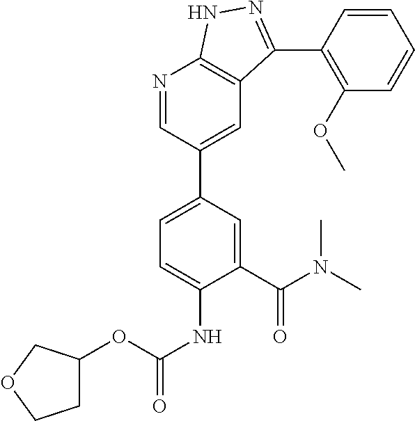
N1=CC(C2=CC=C(NC(=O)OC3CCOC3)C(C(N(C)C)=O)=C2)=CC2=C1NN=C2C1=C(OC)C=CC=C1
